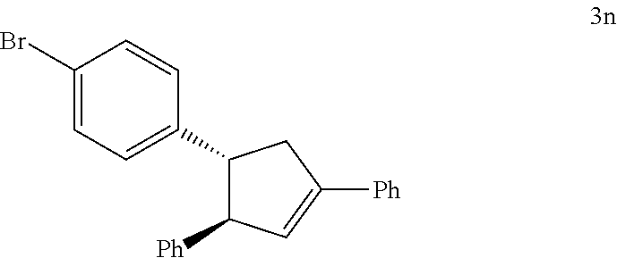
C1(Br)=CC=C(C2C([Ph])C=C([Ph])C2)C=C1
